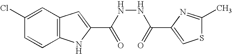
C12=C(C=C(Cl)C=C1)C=C(C(NNC(=O)C1=CSC(C)=N1)=O)N2
